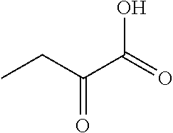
CCC(C(=O)O)=O
